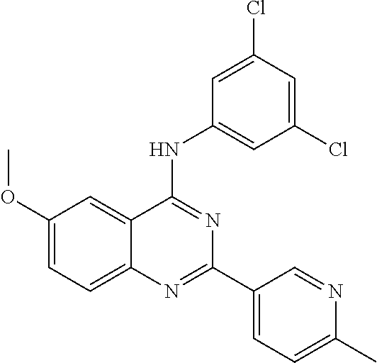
C1(OC)=CC=C2C(=C1)C(NC1=CC(Cl)=CC(Cl)=C1)=NC(C1=CC=C(C)N=C1)=N2
